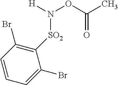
[H]N(OC(C)=O)[SO2]C1=C(Br)C=CC=C1Br
